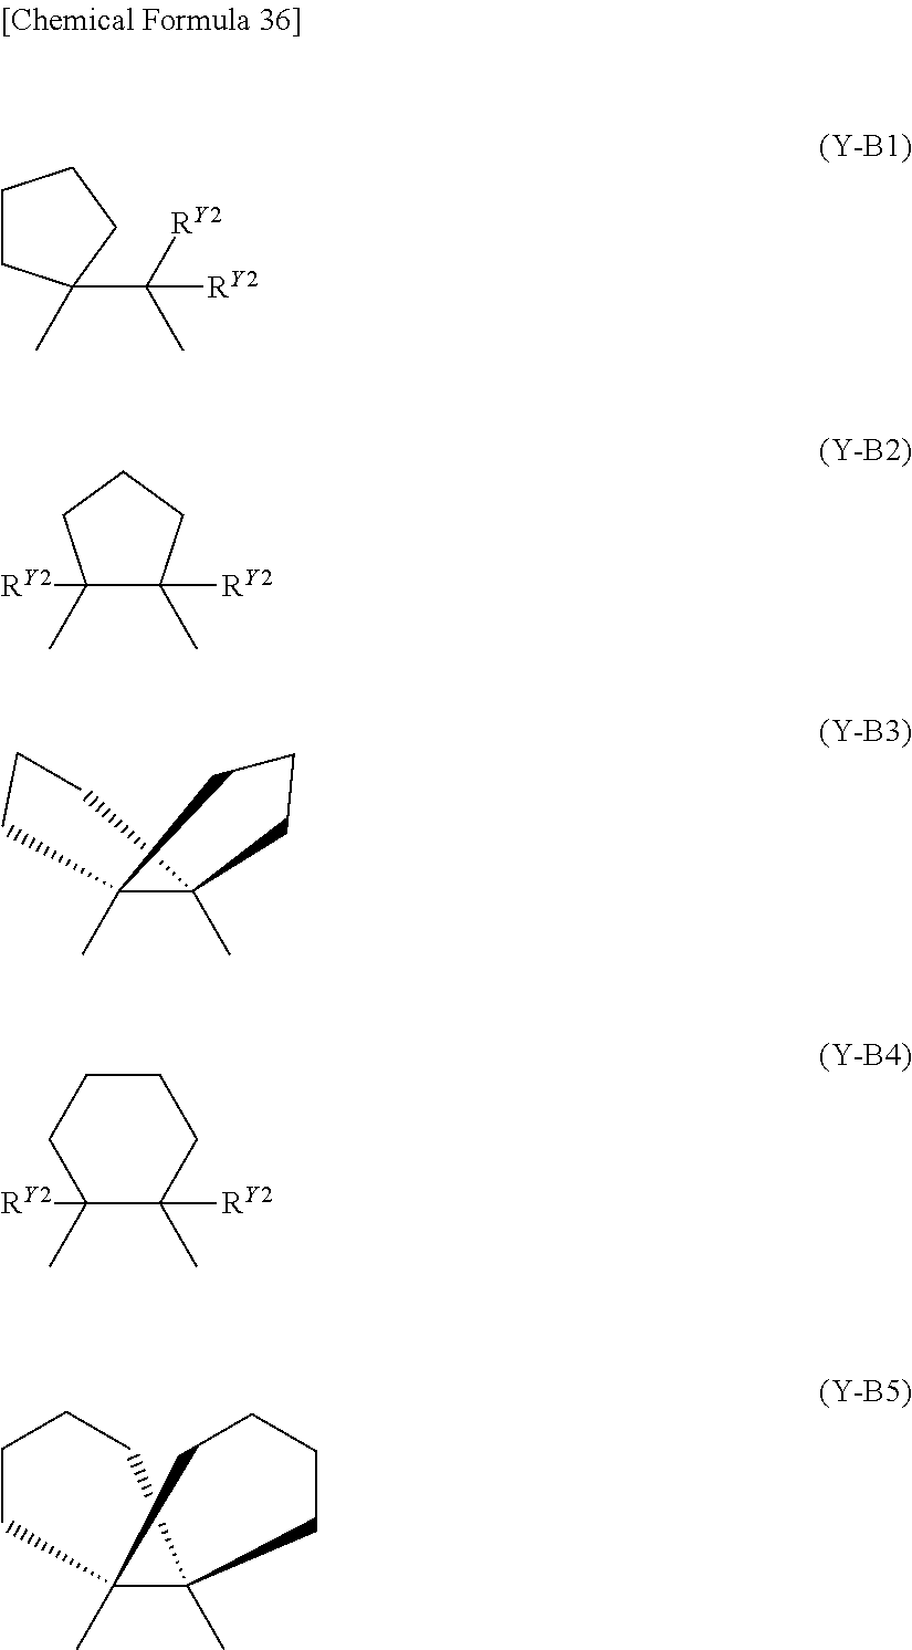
C1CC(C(C)([RY2])[RY2])(C)CC1.C1(C)([RY2])C(C)([RY2])CCC1.C12(C)CCCC1(C)CCC2.C1(C)([RY2])C(C)([RY2])CCCC1.C12(C)CCCCC1(C)CCCC2
